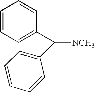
C1=CC=C(C(C2=CC=CC=C2)[NCH3])C=C1
